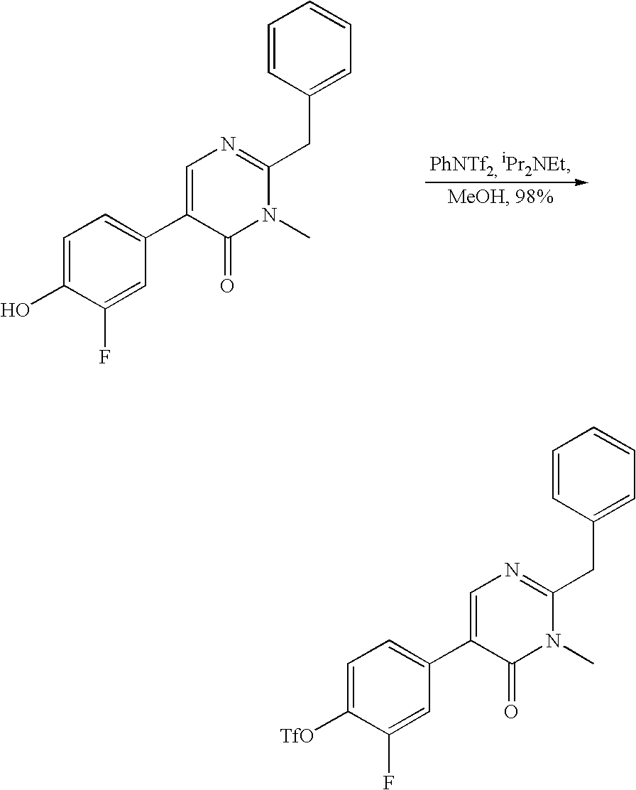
C1=C([TfO])C(F)=CC(C2=CN=C(CC3=CC=CC=C3)N(C)C2=O)=C1.C1=C(O)C(F)=CC(C2=CN=C(CC3=CC=CC=C3)N(C)C2=O)=C1
